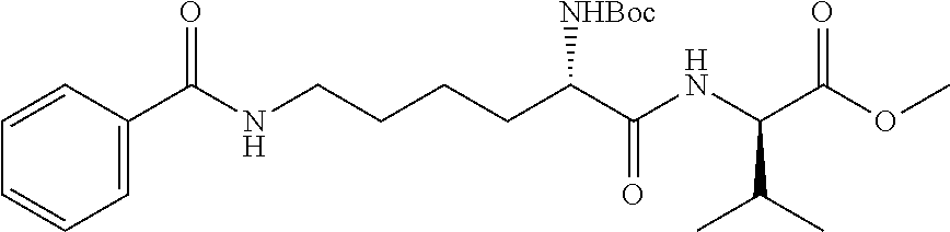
C1=C(C(NCCCCC(C(NC(C(OC)=O)C(C)C)=O)[NHBoc])=O)C=CC=C1
